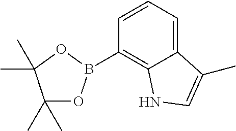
C1(C)(C)OB(C2=C3C(=CC=C2)C(C)=CN3)OC1(C)C
